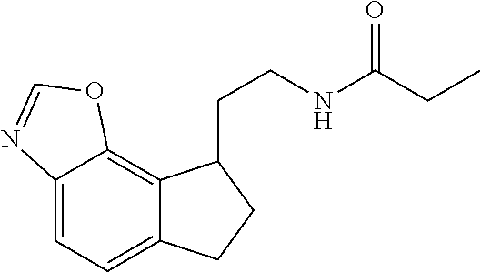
C12=CC=C3C(=C1OC=N2)C(CCNC(CC)=O)CC3
